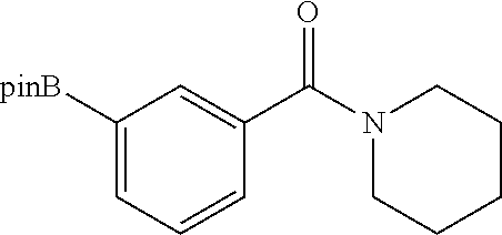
C1([pinB])=CC=CC(C(N2CCCCC2)=O)=C1
